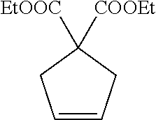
C1=CCC([EtOOC])([COOEt])C1
